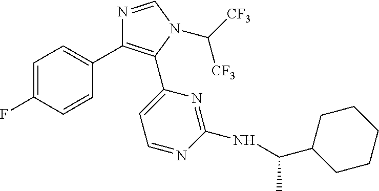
C1=C(F)C=CC(C2=C(C3=CC=NC(NC(C)C4CCCCC4)=N3)N(C([CF3])[CF3])C=N2)=C1
